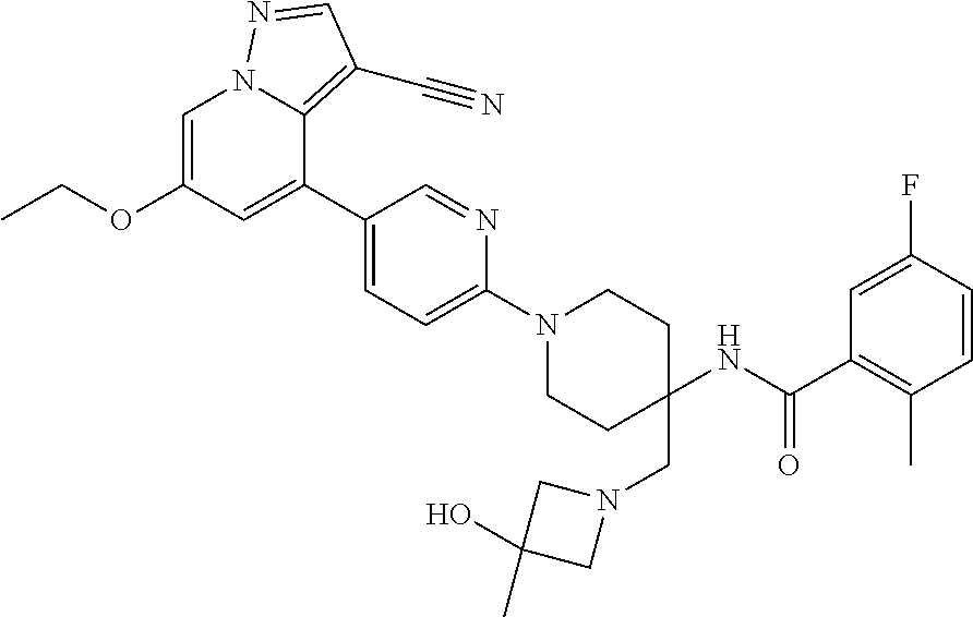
C1=C(OCC)C=C(C2=CC=C(N3CCC(NC(C4=C(C)C=CC(F)=C4)=O)(CN4CC(C)(O)C4)CC3)N=C2)C2=C(C#N)C=NN12
